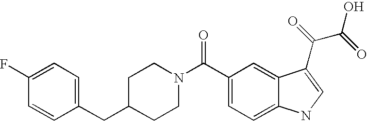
C1(F)=CC=C(CC2CCN(C(C3=CC=C4C(=C3)C(C(=O)C(=O)O)=CN4)=O)CC2)C=C1
